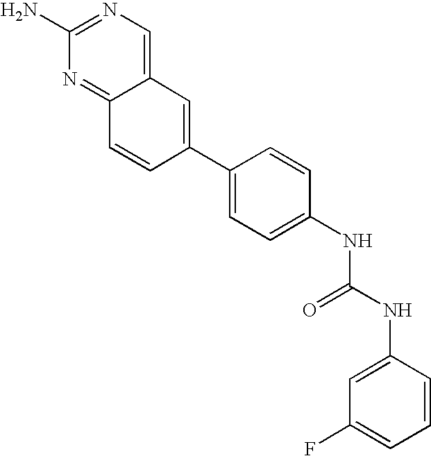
C1(N)=NC=C2C(=N1)C=CC(C1=CC=C(NC(NC3=CC(F)=CC=C3)=O)C=C1)=C2
